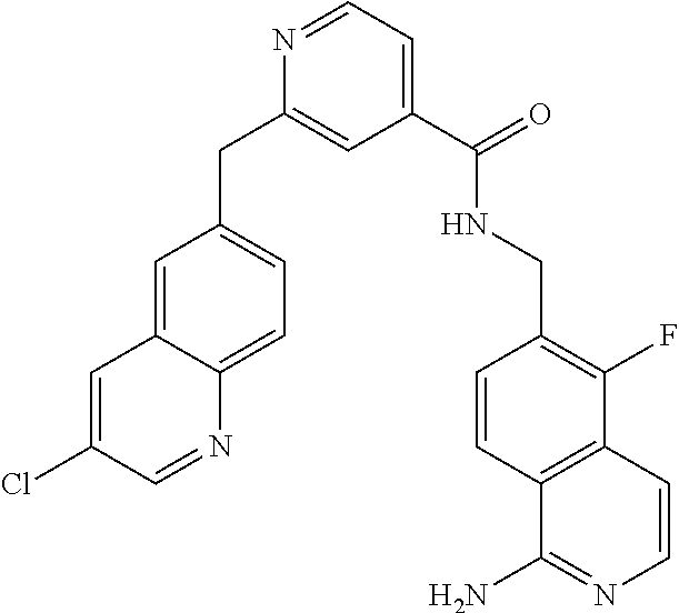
C1=C2C(=CC=C1CC1=CC(C(NCC3=C(F)C4=C(C=C3)C(N)=NC=C4)=O)=CC=N1)N=CC(Cl)=C2
